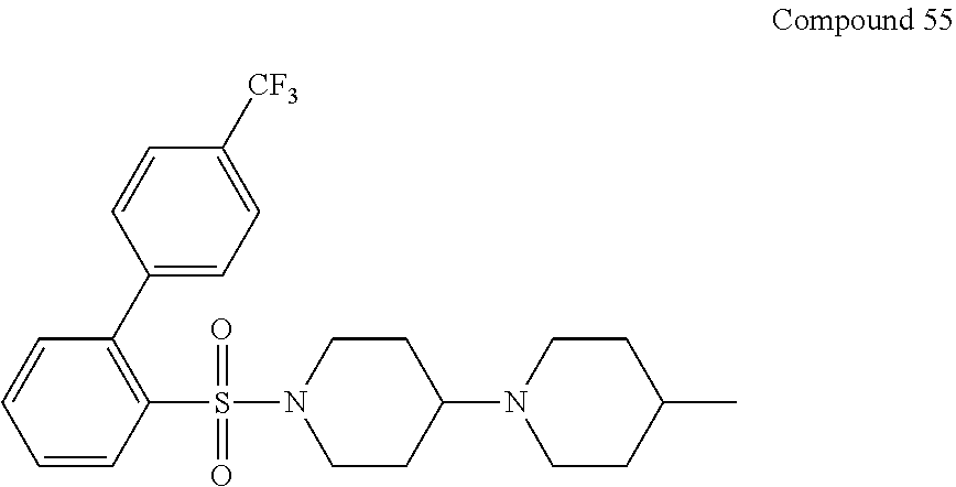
C1(S(N2CCC(N3CCC(C)CC3)CC2)(=O)=O)=C(C2=CC=C([CF3])C=C2)C=CC=C1
